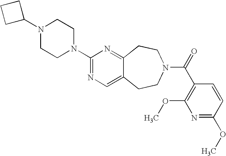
C1(N2CCN(C3=NC=C4C(=N3)CCN(C(=O)C3=C(OC)N=C(OC)C=C3)CC4)CC2)CCC1
